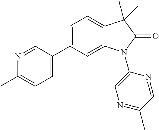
C1=C(C2=CC=C(C)N=C2)C=C2C(=C1)C(C)(C)C(=O)N2C1=CN=C(C)C=N1
